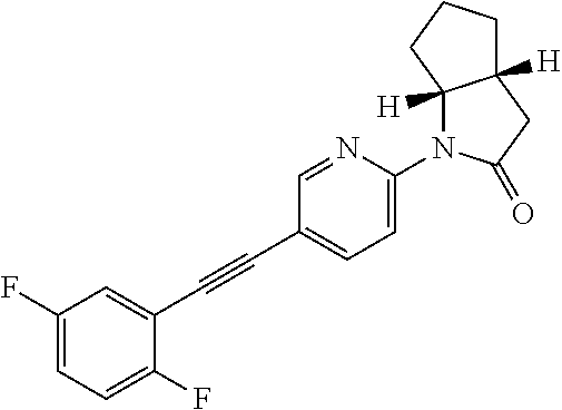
C1=C(F)C(C#CC2=CC=C(N3C4([H])C([H])(CC3=O)CCC4)N=C2)=CC(F)=C1
